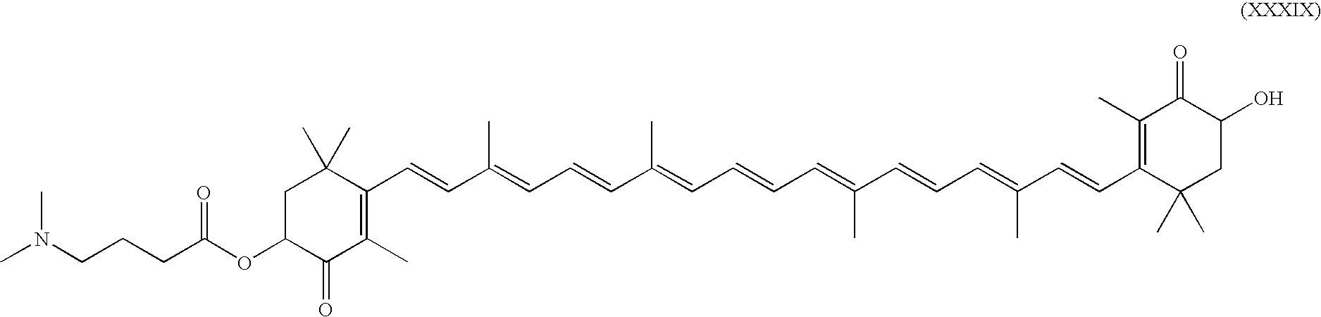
C1(C=CC(=CC=CC(=CC=CC=C(C=CC=C(C=CC2=C(C)C(=O)C(O)CC2(C)C)C)C)C)C)=C(C)C(=O)C(OC(CCCN(C)C)=O)CC1(C)C
